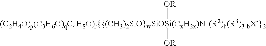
[(C2H4O)p(C3H6O)qC4H8O)r{{(CH3)2SiO}wSiOSi(CxH2x)N+(R2)b(R3)3-bX-}2]([OR])[OR]
